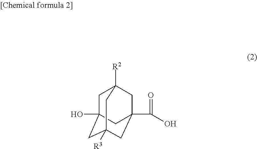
C1C2(O)CC3([R3])CC(C(=O)O)(CC1([R2])C3)C2
